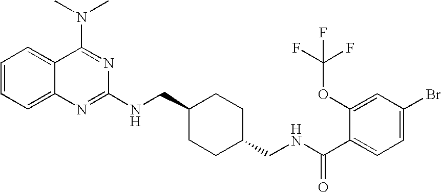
C1=CC=C2C(=C1)C(N(C)C)=NC(NCC1CCC(CNC(=O)C3=CC=C(Br)C=C3OC(F)(F)F)CC1)=N2
